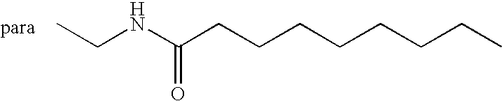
CCNC(CCCCCCCC)=O
